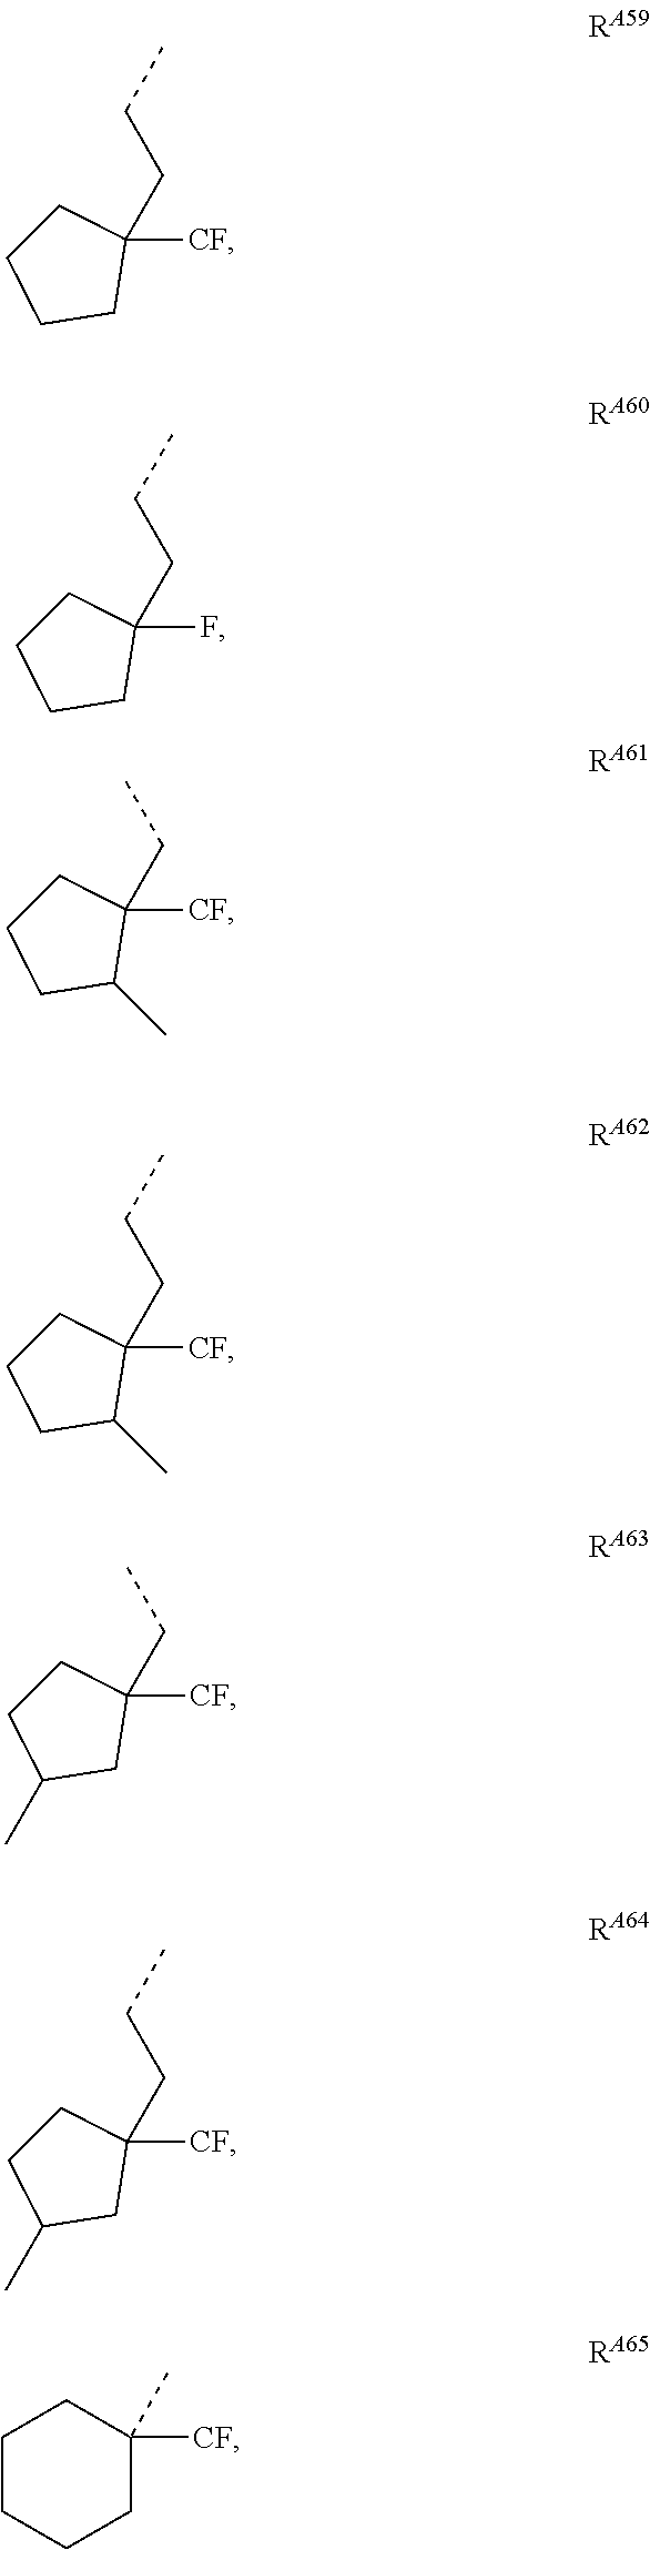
C1CCCC1(CCC)[CF].C1CCCC1(CCC)F.C1CCC(C)C1(CC)[CF].C1CCC(C)C1(CCC)[CF].C1CC(C)CC1(CC)[CF].C1CC(C)CC1(CCC)[CF].C1CCCC([CF])(C)C1
